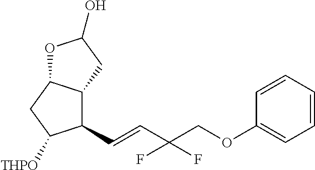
C1(C=CC(COC2=CC=CC=C2)(F)F)C2C(CC1[THPO])OC(O)C2
